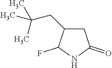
C1C(CC(C)(C)C)C(F)NC1=O
